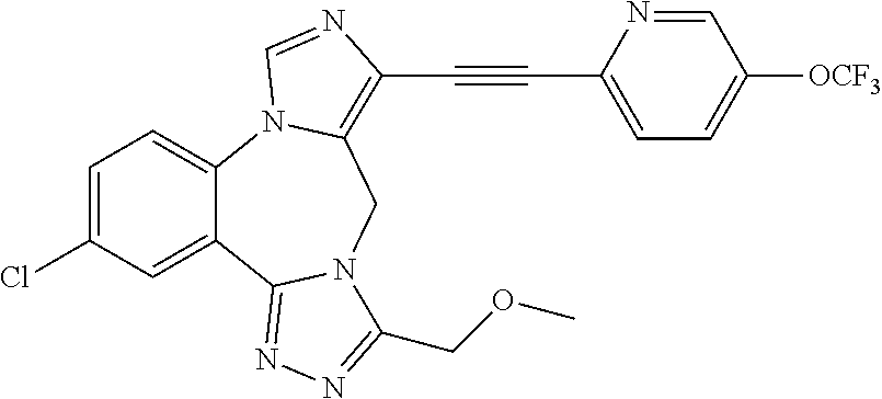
C1=C(Cl)C=C2C(=C1)N1C(=C(C#CC3=CC=C([OCF3])C=N3)N=C1)CN1C2=NN=C1COC
